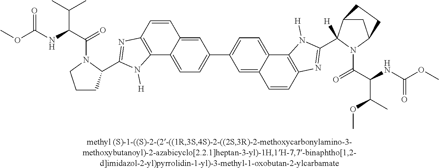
C12=CC(C3=CC=C4C(=C3)C=CC3=C4N([H])C(C4([H])C5CC(N4C(C(NC(OC)=O)C(OC)C)=O)CC5)=N3)=CC=C1C1=C(C=C2)N=C(C2CCCN2C(C(NC(OC)=O)C(C)C)=O)N1[H]
